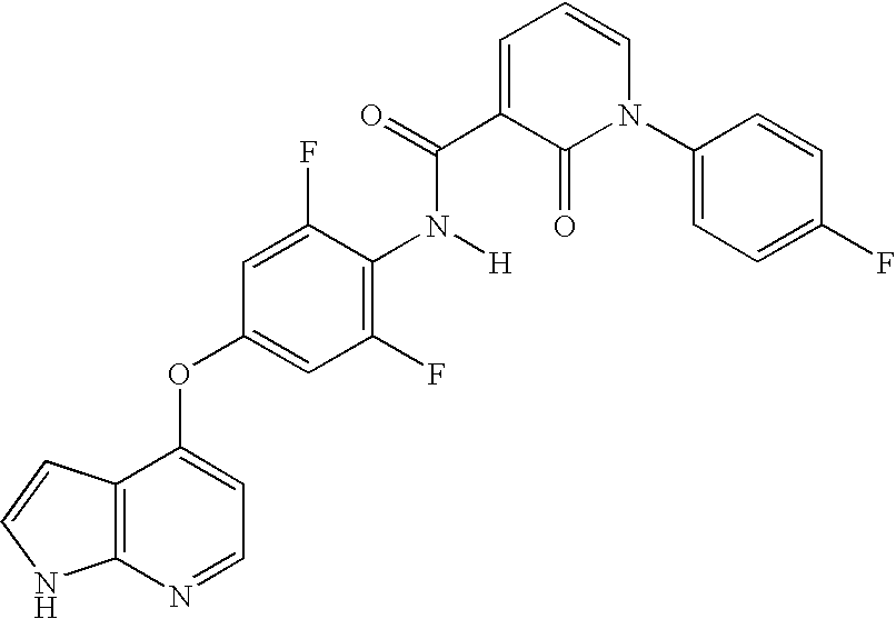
O(C1=CC=NC2=C1C=CN2)C1=CC(F)=C(N([H])C(C2=CC=CN(C3=CC=C(F)C=C3)C2=O)=O)C(F)=C1
